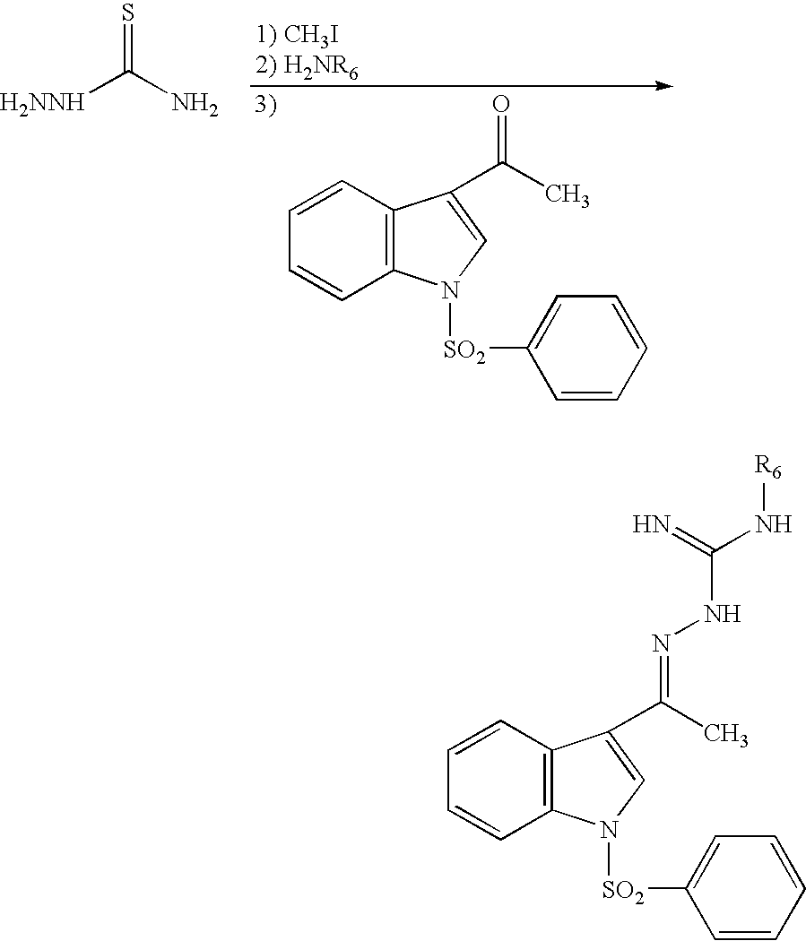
[H2NNH]C(N)=S.C12=C(C=CC=C1)C(C(C)=O)=CN2[SO2]C1=CC=CC=C1.C12=C(C=CC=C1)C(C(C)=NNC(=N)N[R6])=CN2[SO2]C1=CC=CC=C1
